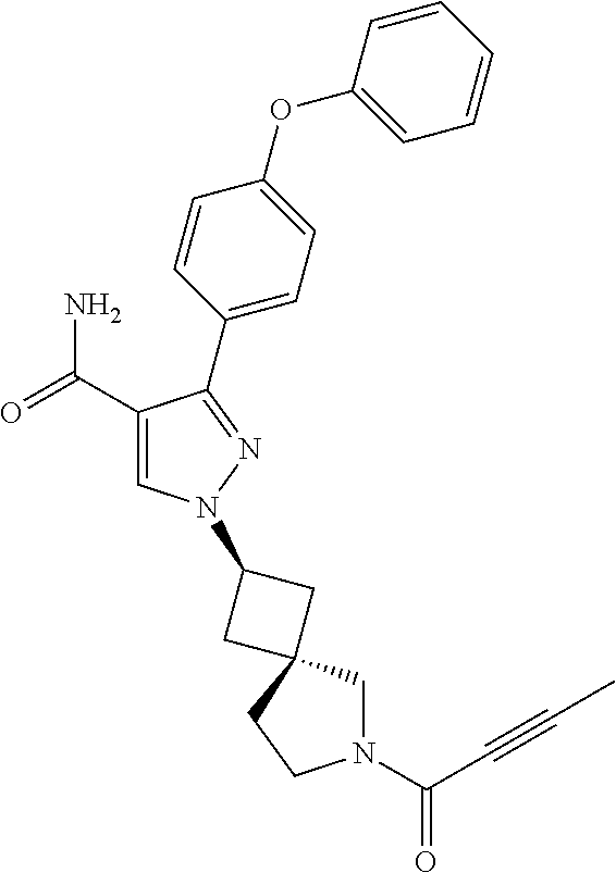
C1(C(=O)N)=CN(C2CC3(C2)CN(C(C#CC)=O)CC3)N=C1C1=CC=C(OC2=CC=CC=C2)C=C1
